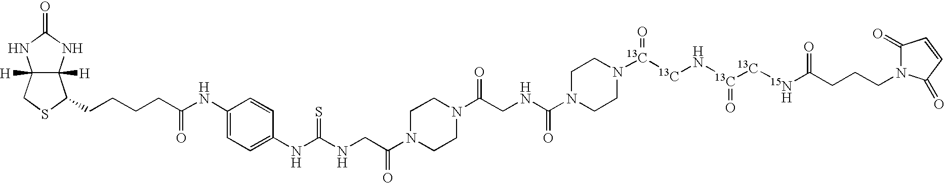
C12([H])C([H])(NC(=O)N1)C(CCCCC(NC1=CC=C(NC(NCC(N3CCN(C(CNC(N4CCN([13C]([13C]N[13C]([13C][15N   H]C(CCCN5C(=O)C=CC5=O)=O)=O)=O)CC4)=O)=O)CC3)=O)=S)C=C1)=O)SC2
